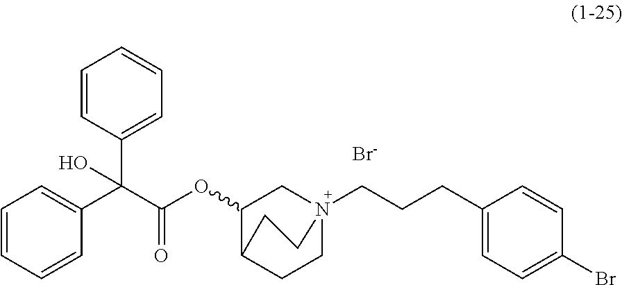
[Br-].C1=CC(C(C(OC2CN3(CCCC4=CC=C(Br)C=C4)CCC2CC3)=O)(C2=CC=CC=C2)O)=CC=C1
